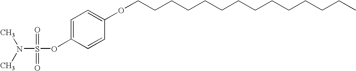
N(S(OC1=CC=C(OCCCCCCCCCCCCCC)C=C1)(=O)=O)(C)C
